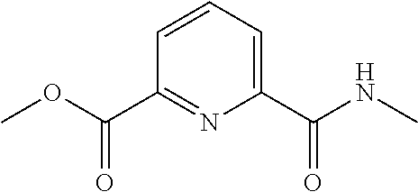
C1=CC=C(C(NC)=O)N=C1C(OC)=O
